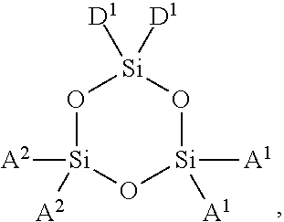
O1[Si]([A2])([A2])O[Si]([A1])([A1])O[Si]1([D1])[D1]
